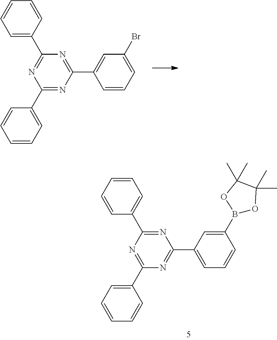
C1=CC(C2=NC(C3=CC=CC=C3)=NC(C3=CC(Br)=CC=C3)=N2)=CC=C1.C1=CC=CC(C2=NC(C3=CC=CC(B4OC(C)(C)C(C)(C)O4)=C3)=NC(C3=CC=CC=C3)=N2)=C1
